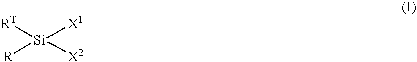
[RT][Si]([X1])([X2])[R]
